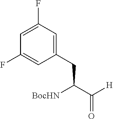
C1=C(F)C=C(CC([BocHN])C([H])=O)C=C1F
